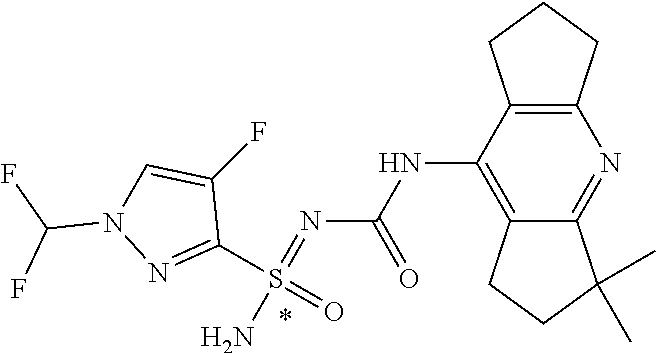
N(C1=C2C(=NC3=C1CCC3)C(C)(C)CC2)C(N=S(N)(C1=NN(C(F)F)C=C1F)=O)=O
